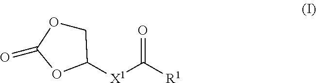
C1OC(=O)OC1[X1]C([R1])=O
